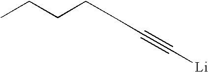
CCCCCC#C[Li]
